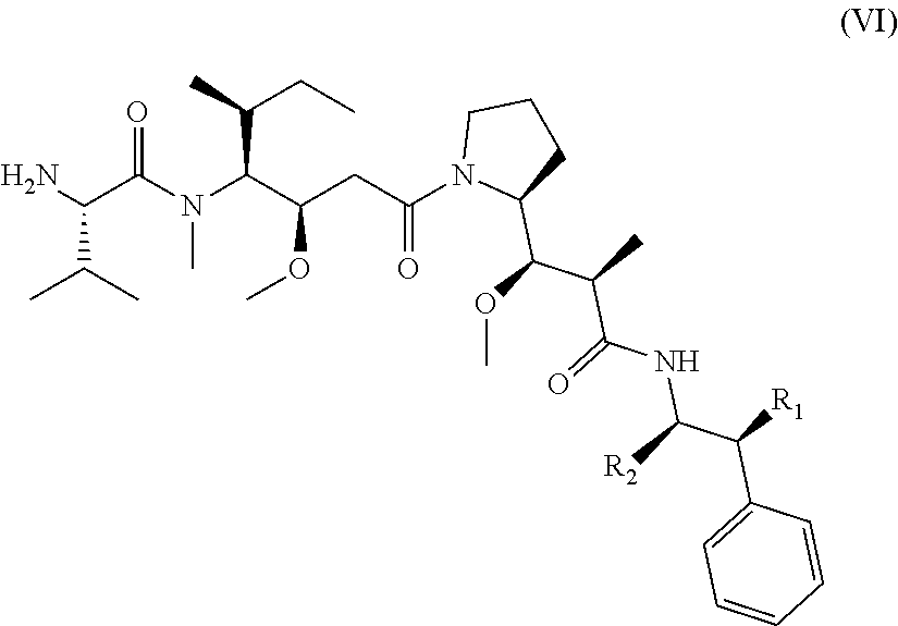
NC(C(C)C)C(=O)N(C)C(C(OC)CC(=O)N1C(C(OC)C(C)C(=O)NC([R2])C([R1])C2=CC=CC=C2)CCC1)C(C)CC
